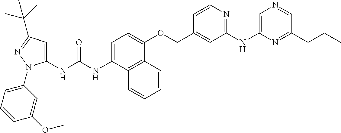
N(C(NC1=CC(C(C)(C)C)=NN1C1=CC=CC(OC)=C1)=O)C1=CC=C(OCC2=CC(NC3=CN=CC(CCC)=N3)=NC=C2)C2=C1C=CC=C2
